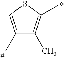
C1(C)=CSC(C)=C1C
